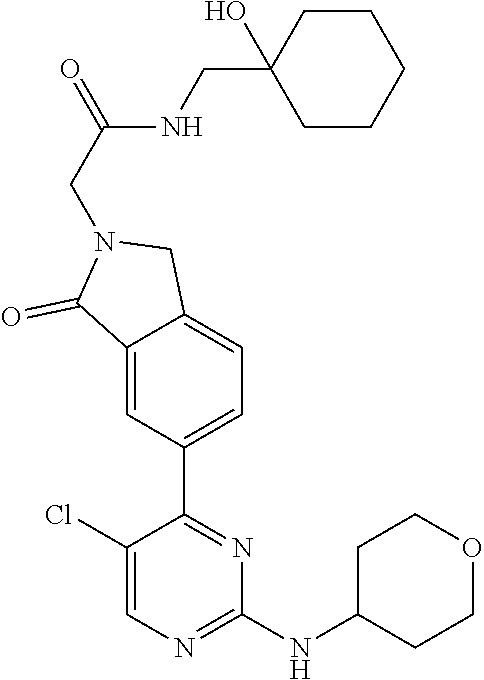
C1(Cl)=CN=C(NC2CCOCC2)N=C1C1=CC=C2C(=C1)C(=O)N(CC(NCC1(O)CCCCC1)=O)C2
